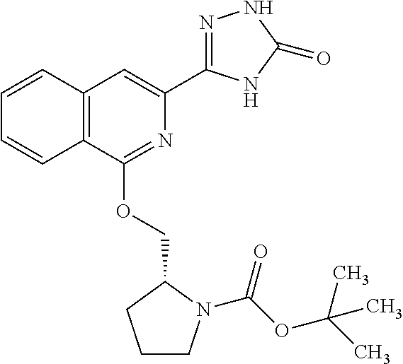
C12=C(C(OCC3CCCN3C(OC(C)(C)C)=O)=NC(C3=NNC(=O)N3)=C1)C=CC=C2
